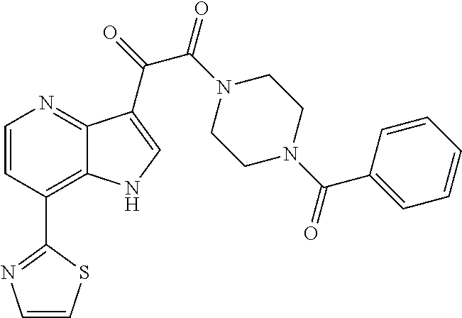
C1=CC(C2=NC=CS2)=C2C(=N1)C(C(=O)C(N1CCN(C(C3=CC=CC=C3)=O)CC1)=O)=CN2
